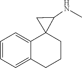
C1=CC=C2C(=C1)C1(C(NC)C1)CCC2
